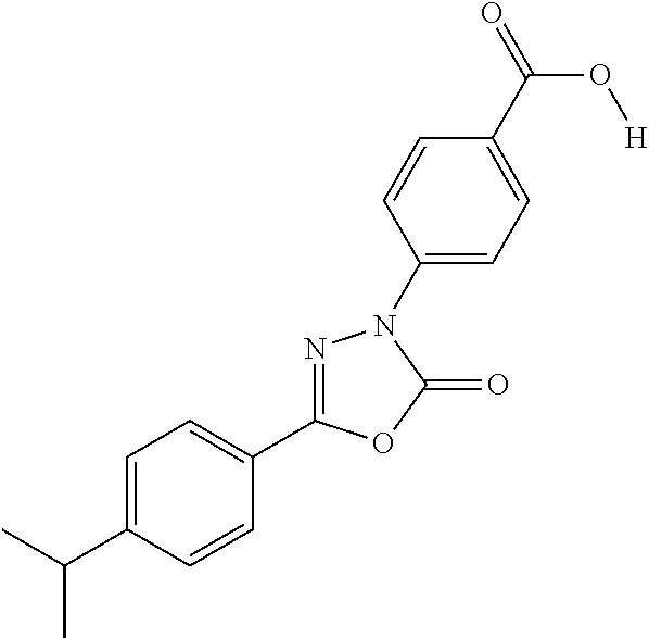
C1(C(C)C)=CC=C(C2=NN(C3=CC=C(C(=O)O[H])C=C3)C(=O)O2)C=C1
